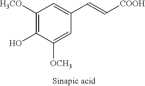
C1([H3CO])=C(O)C([OCH3])=CC(C=C[COOH])=C1
